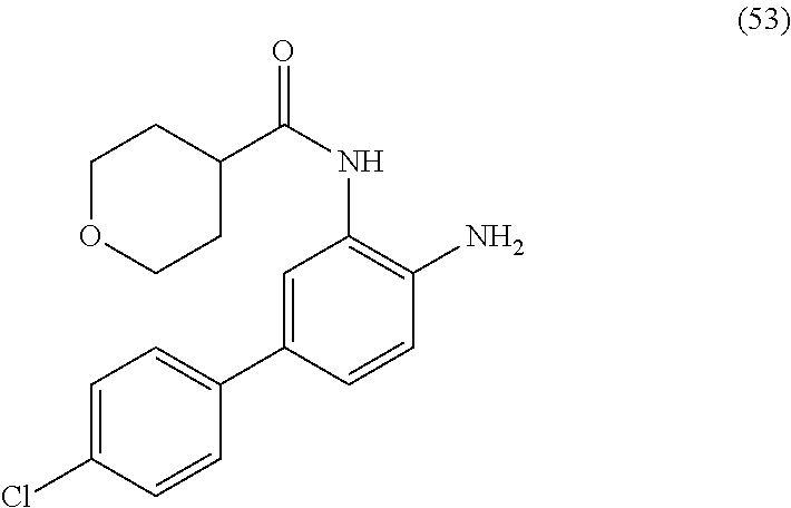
C1OCCC(C(NC2=C(N)C=CC(C3=CC=C(Cl)C=C3)=C2)=O)C1
